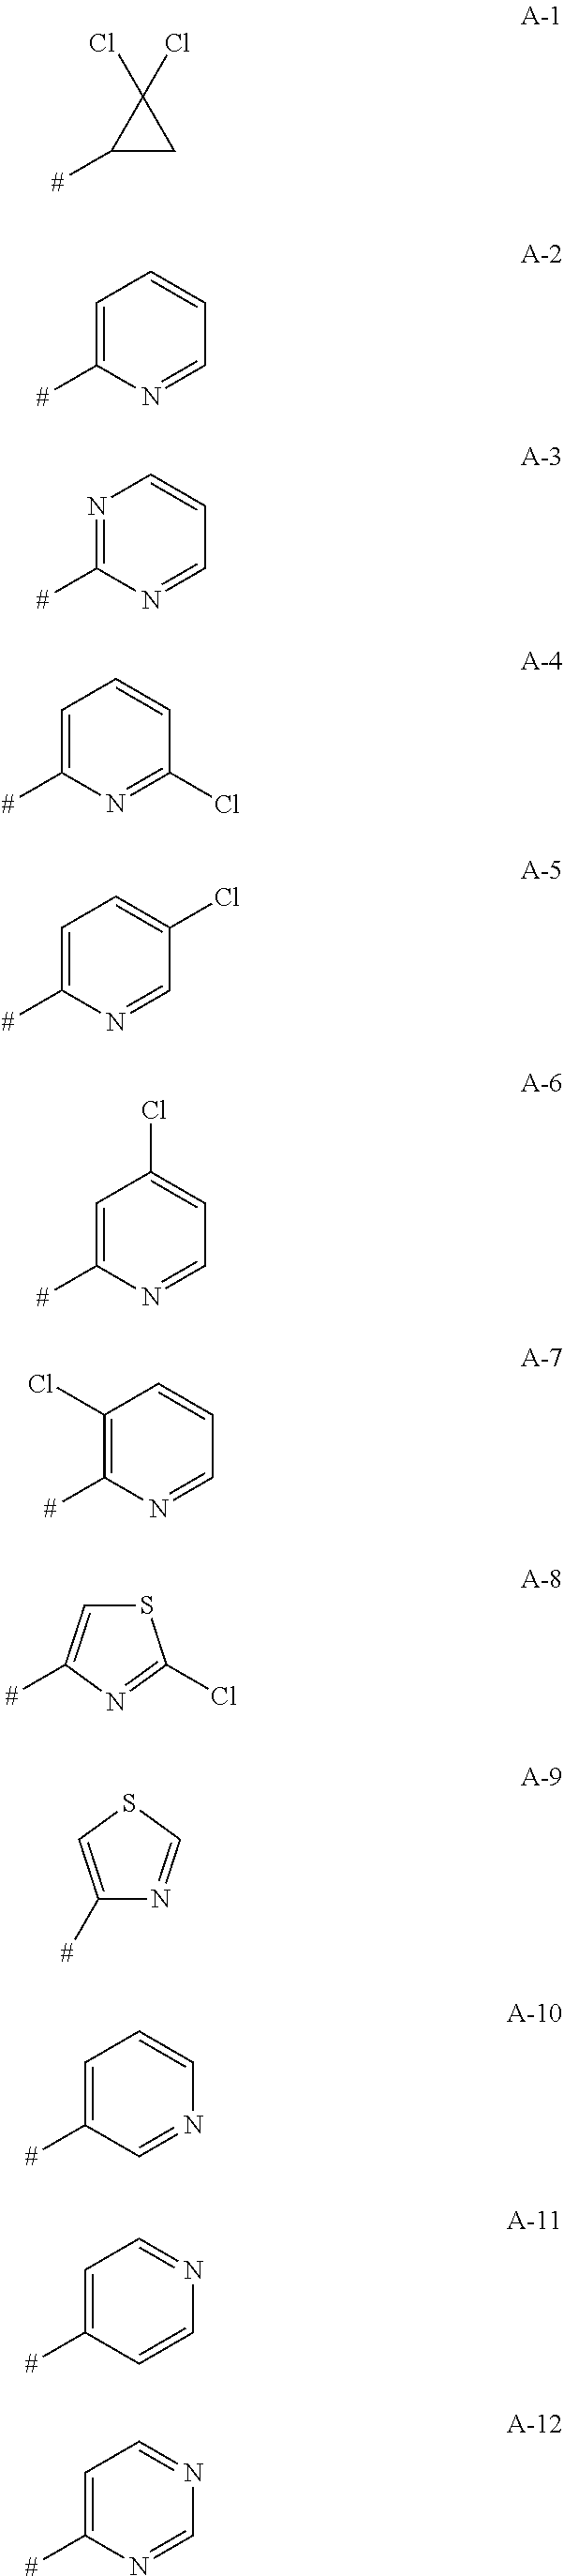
C1([#])CC1(Cl)Cl.C1([#])=CC=CC=N1.C1([#])=NC=CC=N1.C1([#])=CC=CC(Cl)=N1.C1([#])=CC=C(Cl)C=N1.C1([#])=CC(Cl)=CC=N1.C1([#])=C(Cl)C=CC=N1.S1C=C([#])N=C1Cl.C1([#])=CSC=N1.C1([#])=CC=CN=C1.C1([#])=CC=NC=C1.C1([#])=CC=NC=N1
